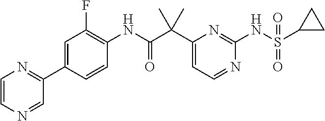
C1(C(C(NC2=C(F)C=C(C3=NC=CN=C3)C=C2)=O)(C)C)=CC=NC(NS(C2CC2)(=O)=O)=N1
